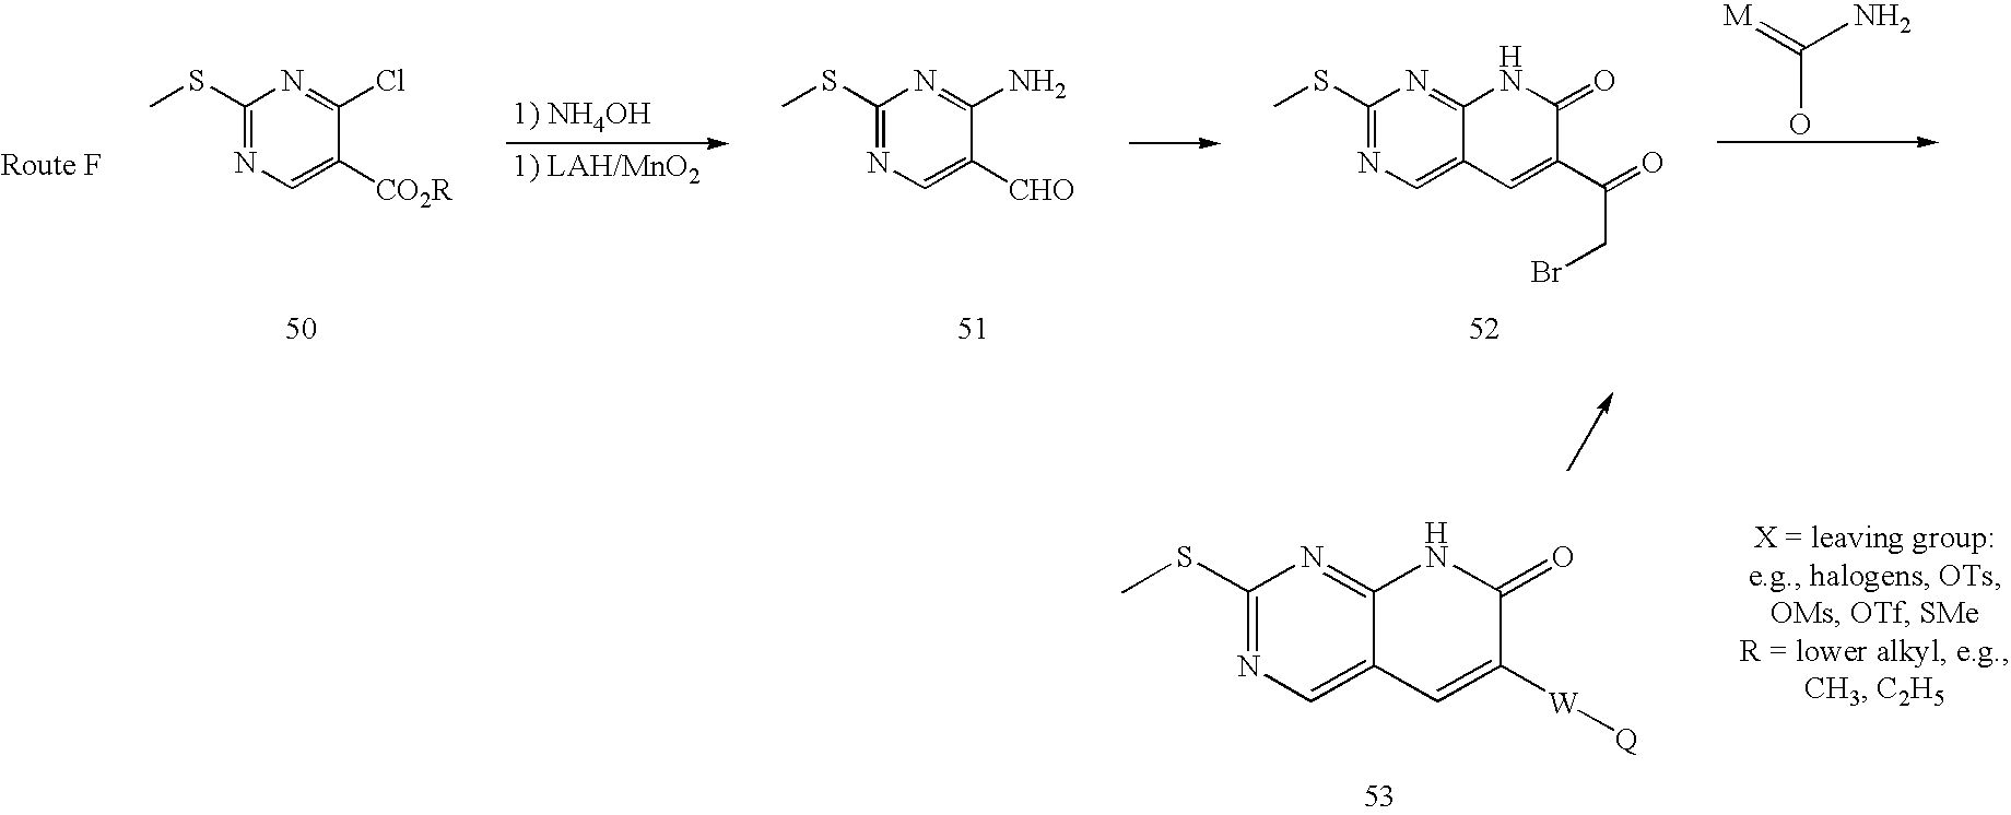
[1) NH4OH].[1) LAH/MnO2].S(C)C1=NC=C([CHO])C(N)=N1.S(C)C1=NC=C2C(=N1)NC(=O)C(C(CBr)=O)=C2.[M]=C(N)O.S(C)C1=NC=C([CO2R])C(Cl)=N1.S(C)C1=NC=C2C(=N1)NC(=O)C([W][Q])=C2
